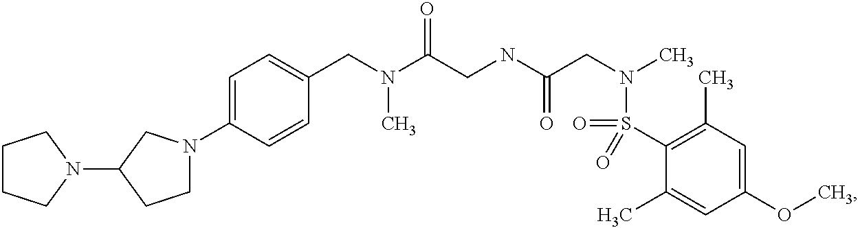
C1(CN(C(CNC(CN(C)S(=O)(C2=C(C)C=C(OC)C=C2C)=O)=O)=O)C)=CC=C(N2CCC(N3CCCC3)C2)C=C1
